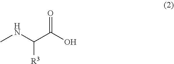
CNC(C(O)=O)[R3]
